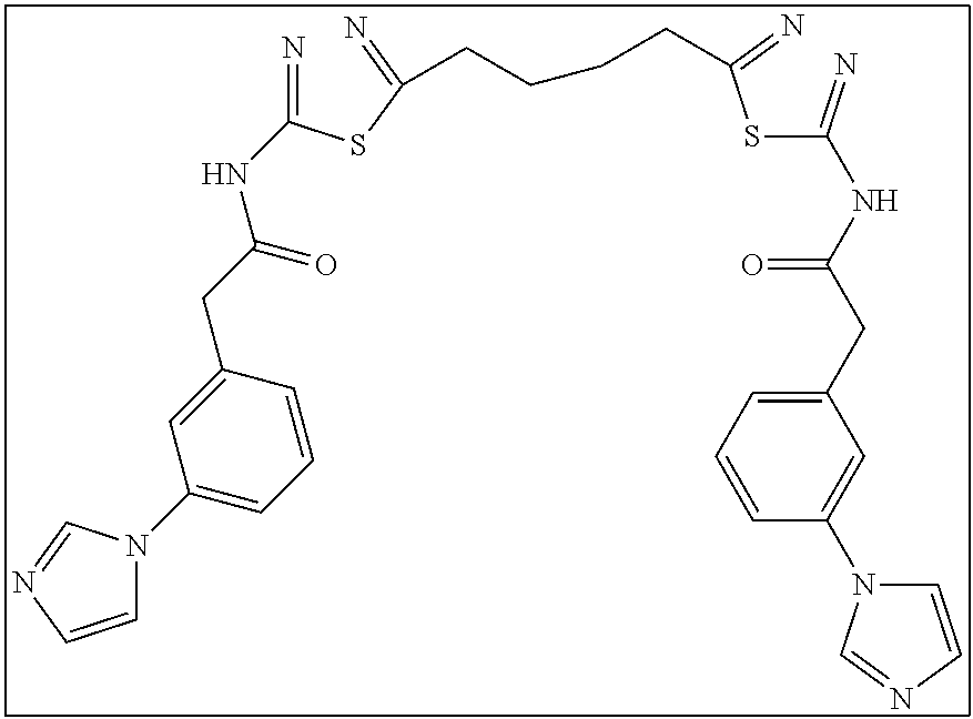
N=C(SC(=N)CCCCC(SC(=N)NC(CC1=CC=CC(N2C=CN=C2)=C1)=O)=N)NC(CC1=CC(N2C=CN=C2)=CC=C1)=O
